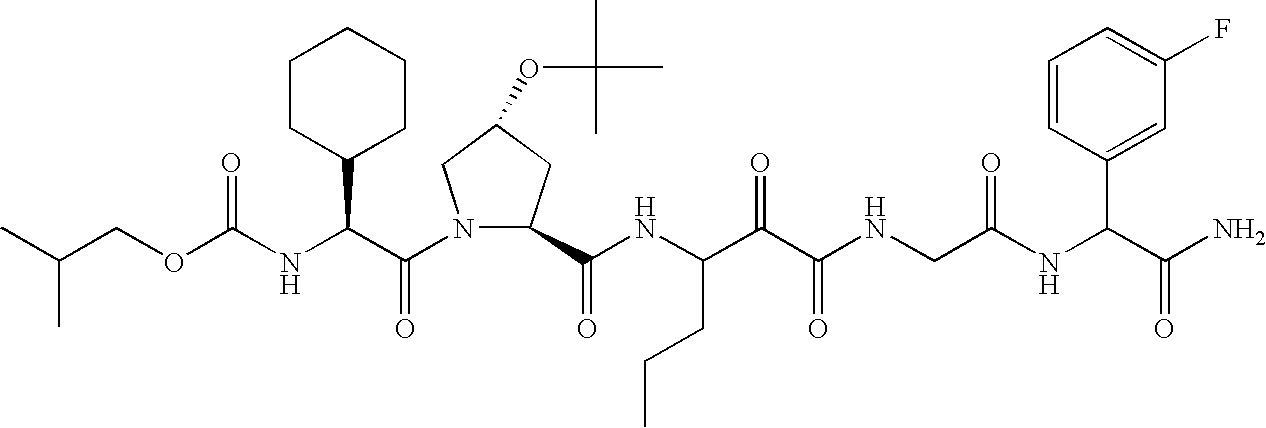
C(NC(C(N1C(C(NC(C(C(NCC(NC(C(N)=O)C2=CC(F)=CC=C2)=O)=O)=O)CCC)=O)CC(OC(C)(C)C)C1)=O)C1CCCCC1)(=O)OCC(C)C
